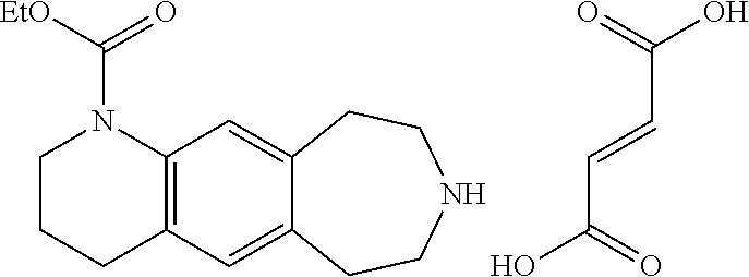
C1CCC2=C(N1C([OEt])=O)C=C1C(=C2)CCNCC1.C(C=CC(O)=O)(O)=O
